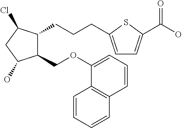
C1(COC2=CC=CC3=C2C=CC=C3)C(CCCC2=CC=C(C(O)=O)S2)C(Cl)CC1O
